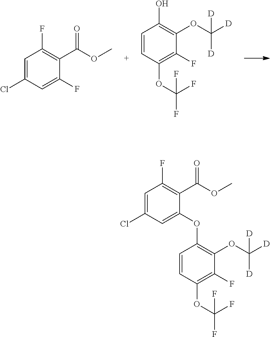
OC1=C(OC([D])([D])[D])C(F)=C(OC(F)(F)F)C=C1.C1(Cl)=CC(F)=C(C(=O)OC)C(F)=C1.O(C1=C(OC([D])([D])[D])C(F)=C(OC(F)(F)F)C=C1)C1=CC(Cl)=CC(F)=C1C(=O)OC
